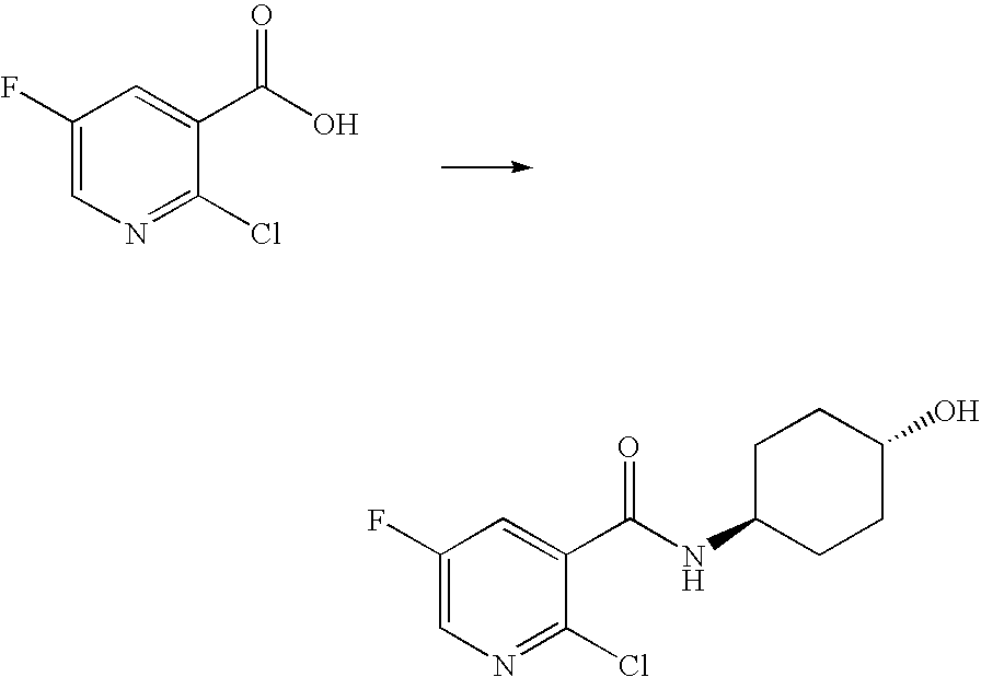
C1(F)=CN=C(Cl)C(C(O)=O)=C1.C1(F)=CN=C(Cl)C(C(NC2CCC(O)CC2)=O)=C1
